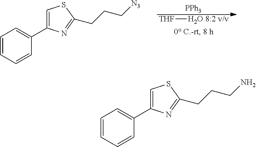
[PPh3].C1=CC=CC(C2=CSC(CCC[N3])=N2)=C1.[THF][H2O 8:2 v/v].C1=CC=CC(C2=CSC(CCCN)=N2)=C1
